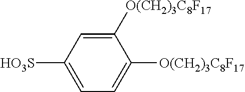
C1([O(CH2)3C8F17])=CC([HO3S])=CC=C1[O(CH2)3C8F17]
